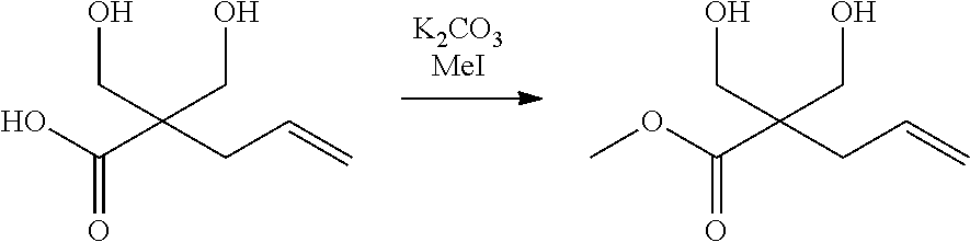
OC(C(CC=C)(CO)CO)=O.O(C(C(CC=C)(CO)CO)=O)C
